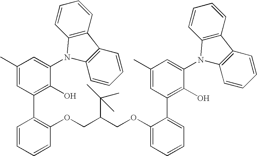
C1(C)=CC(C2=C(OCC(COC3=CC=CC=C3C3=C(O)C(N4C5=C(C6=C4C=CC=C6)C=CC=C5)=CC(C)=C3)C(C)(C)C)C=CC=C2)=C(O)C(N2C3=C(C4=C2C=CC=C4)C=CC=C3)=C1
